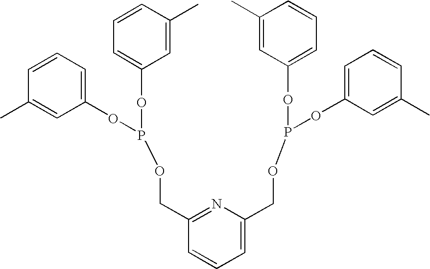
C1=CC(C)=CC(OP(OC2=CC=CC(C)=C2)OCC2=NC(COP(OC3=CC=CC(C)=C3)OC3=CC=CC(C)=C3)=CC=C2)=C1
